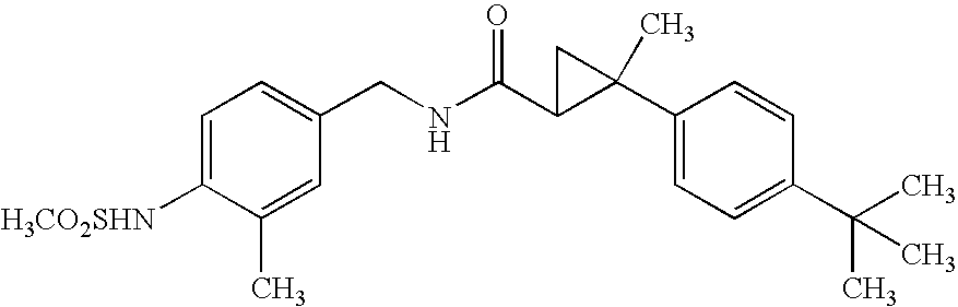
[H3CO2SHN]C1=CC=C(CNC(=O)C2C(C3=CC=C(C(C)(C)C)C=C3)(C)C2)C=C1C
